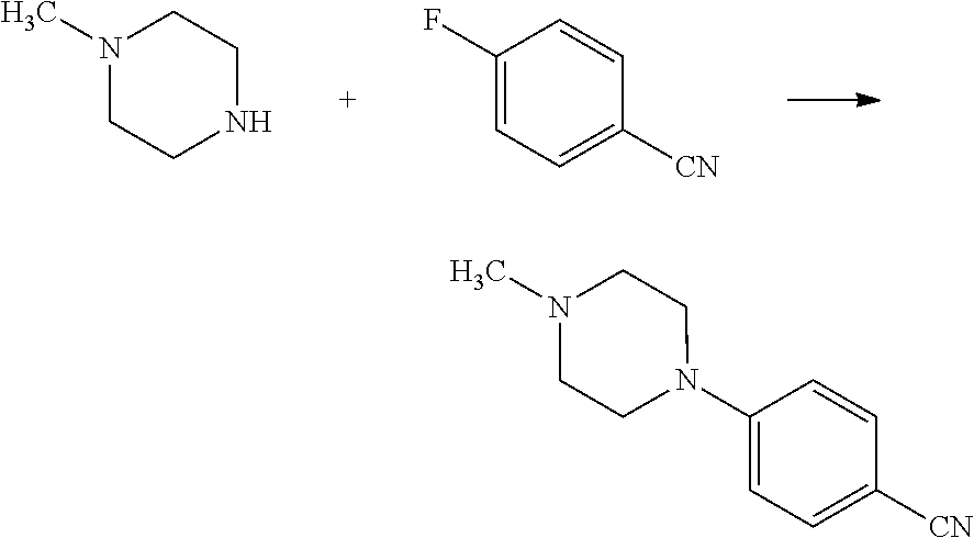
N1(C)CCNCC1.C1(F)=CC=C([CN])C=C1.C1(N2CCN(C)CC2)=CC=C([CN])C=C1
